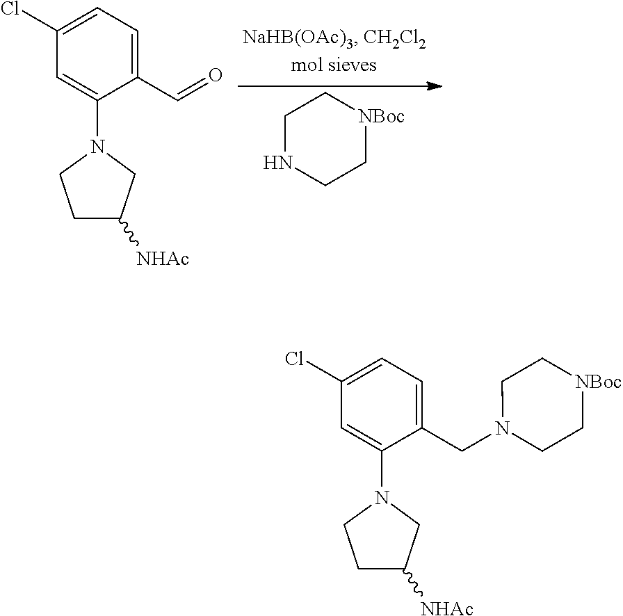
C1NCC[NBoc]C1.C1(Cl)=CC=C(C=O)C(N2CCC([NHAc])C2)=C1.C1(Cl)=CC=C(CN2CC[NBoc]CC2)C(N2CCC([NHAc])C2)=C1
